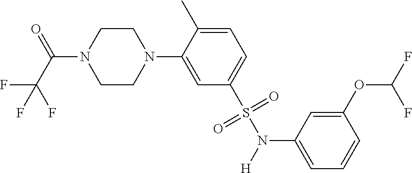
C1(S(N([H])C2=CC=CC(OC(F)F)=C2)(=O)=O)=CC=C(C)C(N2CCN(C(C(F)(F)F)=O)CC2)=C1
